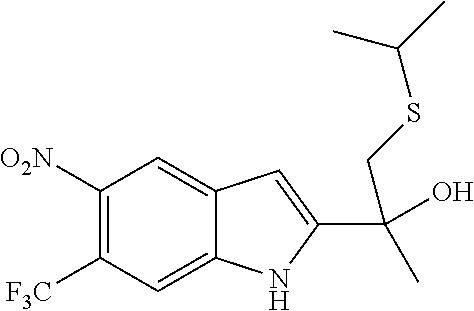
C1([O2N])=C([F3C])C=C2C(=C1)C=C(C(CSC(C)C)(O)C)N2
